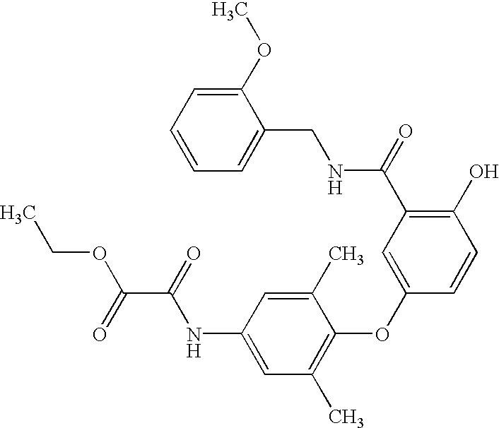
C1(O)=C(C(NCC2=CC=CC=C2OC)=O)C=C(OC2=C(C)C=C(NC(C(OCC)=O)=O)C=C2C)C=C1
